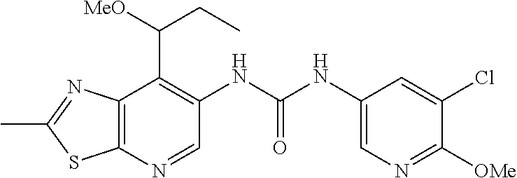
C12=C(N=CC(NC(NC3=CN=C([OMe])C(Cl)=C3)=O)=C1C([MeO])CC)SC(C)=N2
